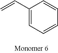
C1(C=C)=CC=CC=C1
